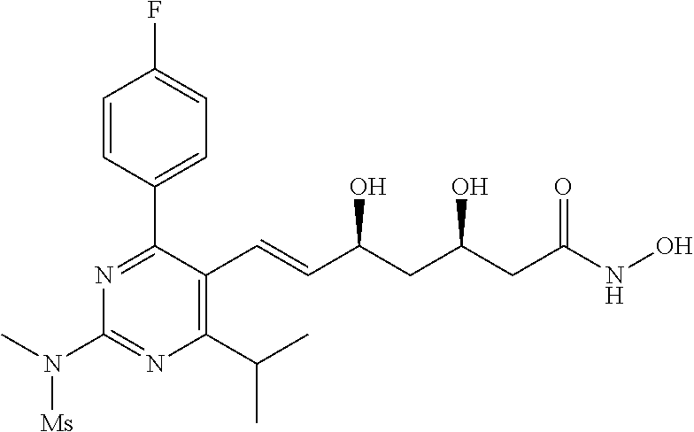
C1=CC(C2=NC(N(C)[Ms])=NC(C(C)C)=C2C=CC(CC(O)CC(NO)=O)O)=CC=C1F
